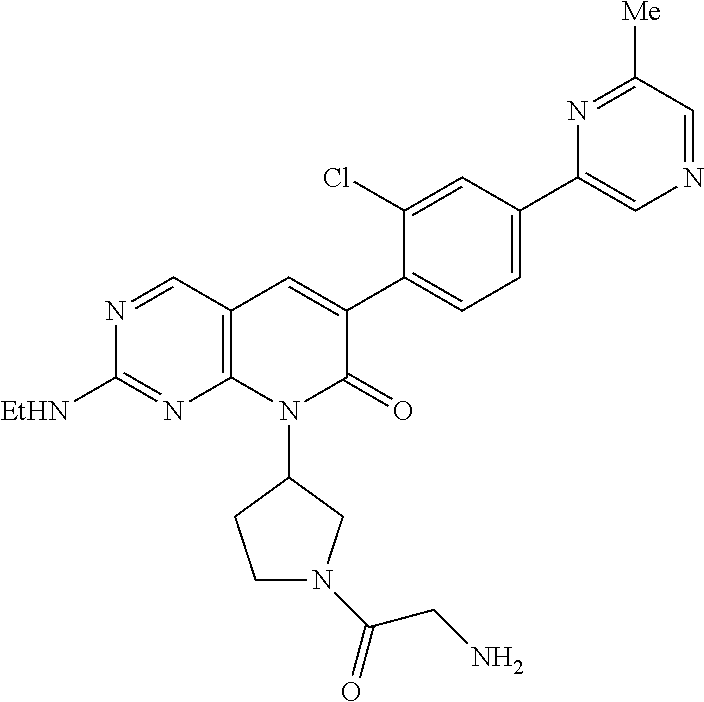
N1=CC2=C(N=C1[EtHN])N(C1CN(C(=O)CN)CC1)C(=O)C(C1=CC=C(C3=CN=CC([Me])=N3)C=C1Cl)=C2
